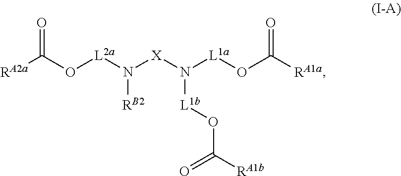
[RA2a]C(O[L2a]N([X]N([L1a]OC([RA1a])=O)[L1b]OC(=O)[RA1b])[RB2])=O
